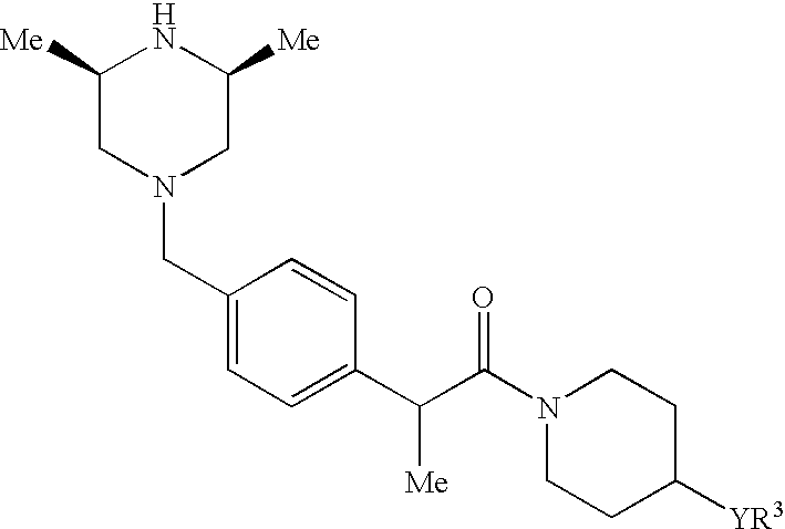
C1([Me])CN(CC2=CC=C(C(C(N3CCC([YR3])CC3)=O)[Me])C=C2)CC([Me])N1
